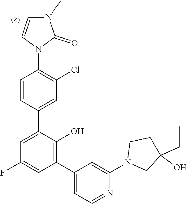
C1=C(C2=CC(Cl)=C(N3C(=O)N(C)C=C3)C=C2)C(O)=C(C2=CC=NC(N3CC(O)(CC)CC3)=C2)C=C1F
